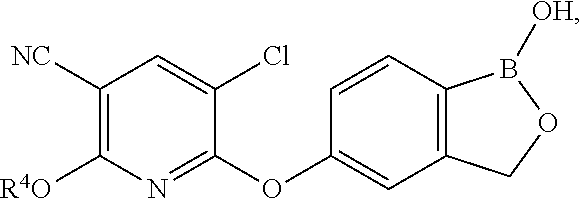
C1([NC])=C([R4O])N=C(OC2=CC3=C(C=C2)B([OH])OC3)C(Cl)=C1
